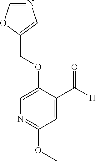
C(OC1=CN=C(OC)C=C1C([H])=O)C1=CN=CO1
